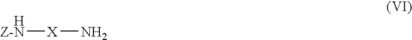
[Z-N][X]N.[H]
